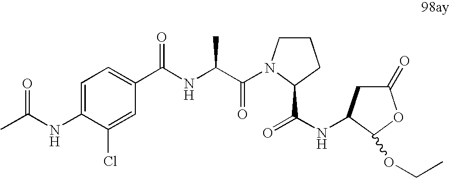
C1=C(NC(C)=O)C(Cl)=CC(C(NC(C(=O)N2CCCC2C(NC2CC(=O)OC2OCC)=O)C)=O)=C1
